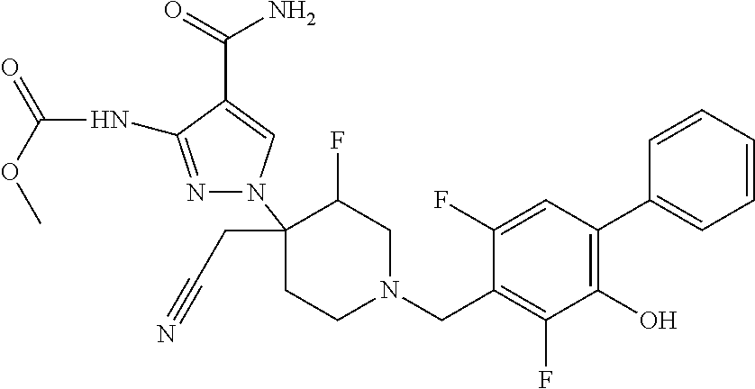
N1=C(NC(=O)OC)C(C(=O)N)=CN1C1(CC#N)CCN(CC2=C(F)C(O)=C(C3=CC=CC=C3)C=C2F)CC1F
